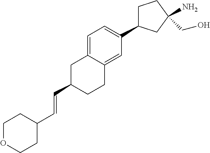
C1(C=CC2CCOCC2)CC2=CC=C(C3CCC(CO)(N)C3)C=C2CC1
